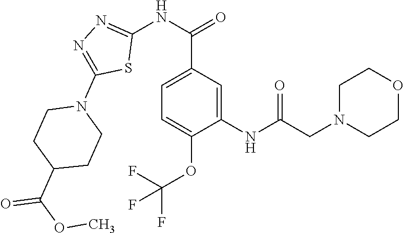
N(C1=NN=C(N2CCC(C(OC)=O)CC2)S1)C(=O)C1=CC=C(OC(F)(F)F)C(NC(CN2CCOCC2)=O)=C1
